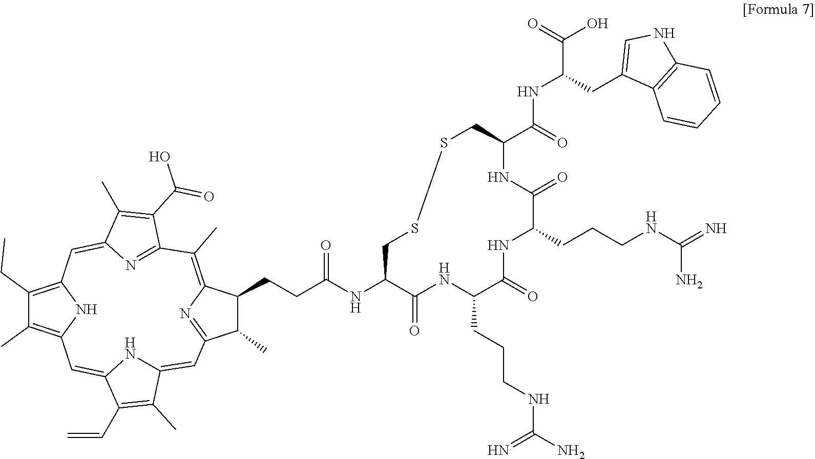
C1(C)=C2NC(=C1CC)C=C1C(C)=C(C(=O)O)C(=N1)C(C)=C1C(CCC(NC3C(=O)NC(CCCNC(N)=N)C(=O)NC(CCCNC(=N)N)C(=O)NC(C(NC(C(O)=O)CC4=CNC5=C4C=CC=C5)=O)CSSC3)=O)C(C)C(=N1)C=C1NC(=C2)C(C=C)=C1C
